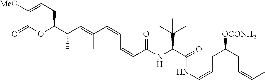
C1([MeO])=CCC(C(C=C(C=CC=CC(=O)NC(C(C)(C)C)C(=O)NC=CCC(CC=CC)[OCONH2])C)C)OC1=O
